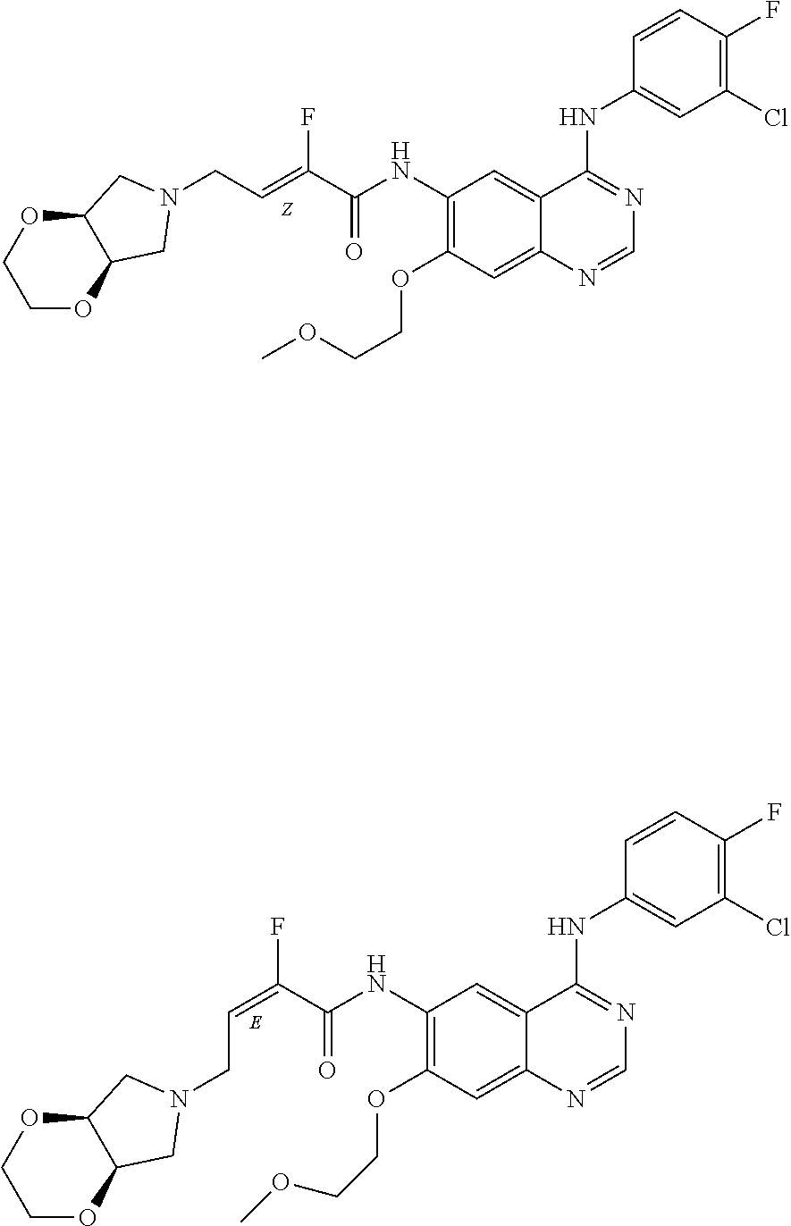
C1OC2C(OC1)CN(CC=C(C(NC1=C(OCCOC)C=C3C(=C1)C(NC1=CC(Cl)=C(F)C=C1)=NC=N3)=O)F)C2.C1OC2C(OC1)CN(CC=C(C(NC1=C(OCCOC)C=C3C(=C1)C(NC1=CC(Cl)=C(F)C=C1)=NC=N3)=O)F)C2
